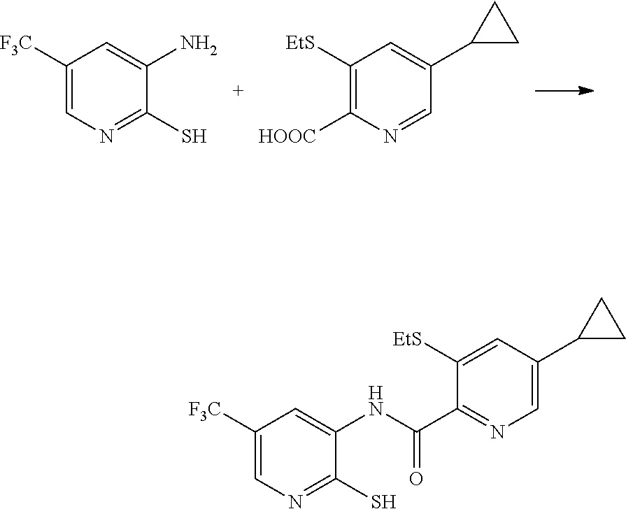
C1([F3C])=CN=C(S)C(N)=C1.C1([EtS])=C([HOOC])N=CC(C2CC2)=C1.C1([F3C])=CN=C(S)C(NC(=O)C2=NC=C(C3CC3)C=C2[EtS])=C1
